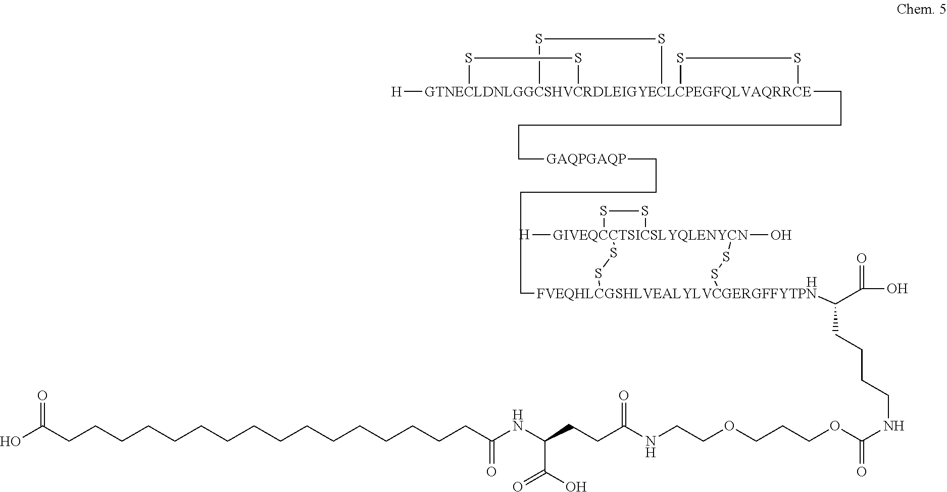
[H].S1[GTNECLDNLGGCSHVCRDLEIGYECLCPEGFQLVAQRRCE]23([H])(CCCC[GAQPGAQP]CCCC[FVEQHLCGSHLVEALYLVCGERGFFYTPN]4(C(C(O)=O)CCCCNC(OCCCOCCNC(CCC(NC(CCCCCCCCCCCCCCCCC(O)=O)=O)C(O)=O)=O)=O)SS[GIVEQCCTSICSLYQLENYCN]5(O)([H])(SS5)SS4)(SS2)(S1)SS3
